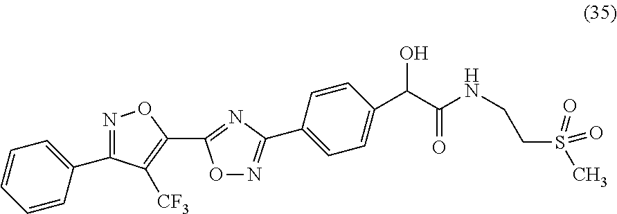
C1=CC=CC(C2=NOC(C3=NC(C4=CC=C(C(C(NCCS(C)(=O)=O)=O)O)C=C4)=NO3)=C2[CF3])=C1
